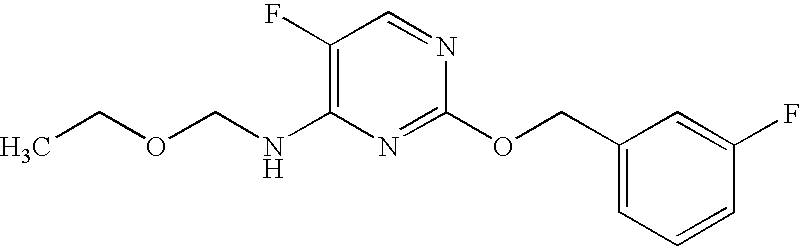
C1(F)=C(NCOCC)N=C(OCC2=CC=CC(F)=C2)N=C1
